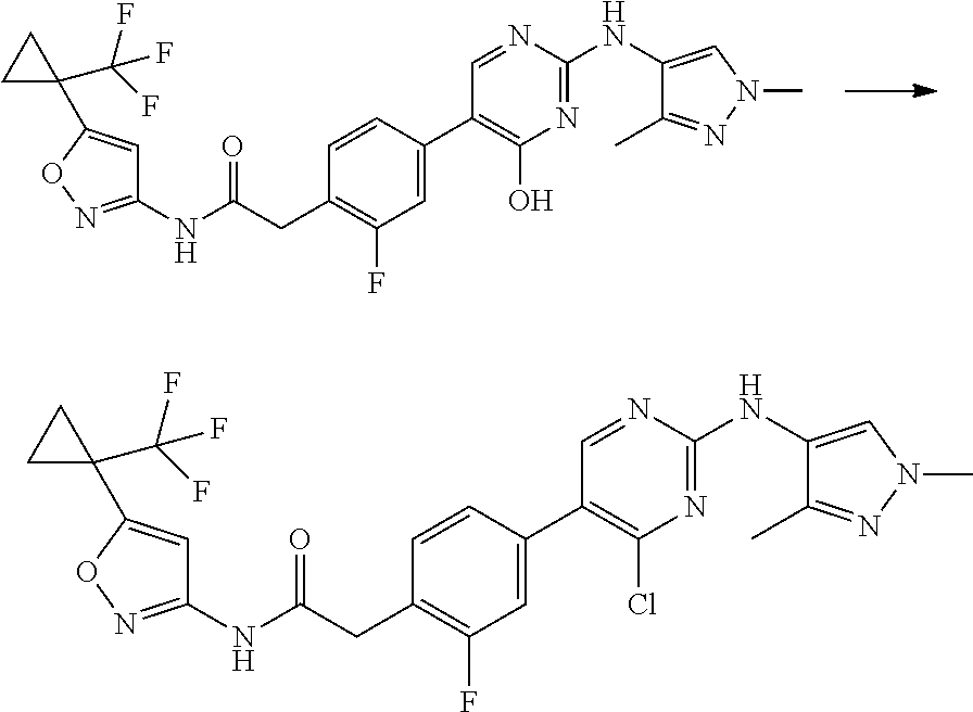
C1(NC(CC2=C(F)C=C(C3=C(O)N=C(NC4=CN(C)N=C4C)N=C3)C=C2)=O)=NOC(C2(C(F)(F)F)CC2)=C1.C1(NC(CC2=C(F)C=C(C3=C(Cl)N=C(NC4=CN(C)N=C4C)N=C3)C=C2)=O)=NOC(C2(C(F)(F)F)CC2)=C1
